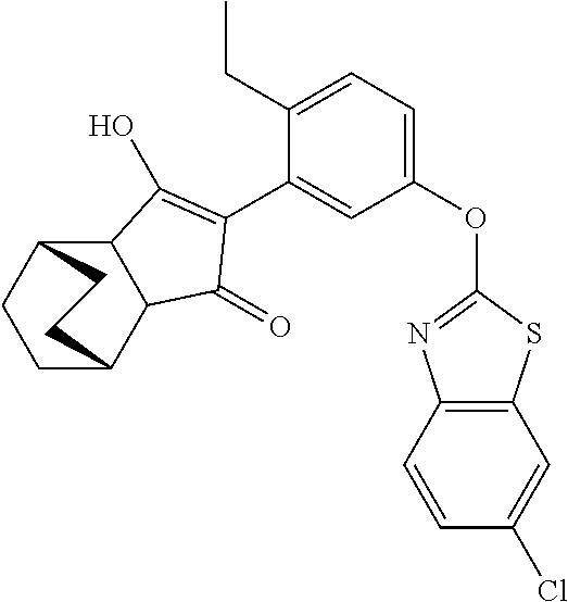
C12C(C3CCC1CC3)C(=O)C(C1=CC(OC3=NC4=C(S3)C=C(Cl)C=C4)=CC=C1CC)=C2O
